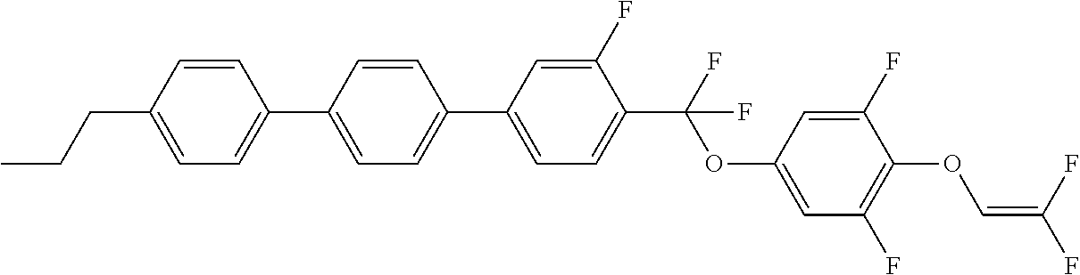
C1=CC(CCC)=CC=C1C1=CC=C(C2=CC=C(C(F)(OC3=CC(F)=C(OC=C(F)F)C(F)=C3)F)C(F)=C2)C=C1
